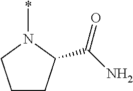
C1CC(C(N)=O)N(*)C1
